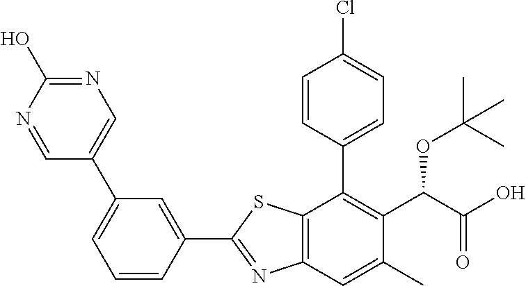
C1(C2=NC3=C(S2)C(C2=CC=C(Cl)C=C2)=C(C(C(O)=O)OC(C)(C)C)C(C)=C3)=CC(C2=CN=C(O)N=C2)=CC=C1
